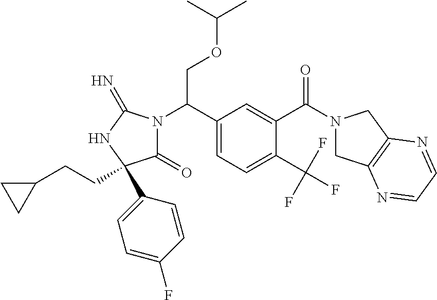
C(C1=CC=C(C(F)(F)F)C(C(=O)N2CC3=C(C2)N=CC=N3)=C1)(N1C(=O)C(C2=CC=C(F)C=C2)(CCC2CC2)NC1=N)COC(C)C
